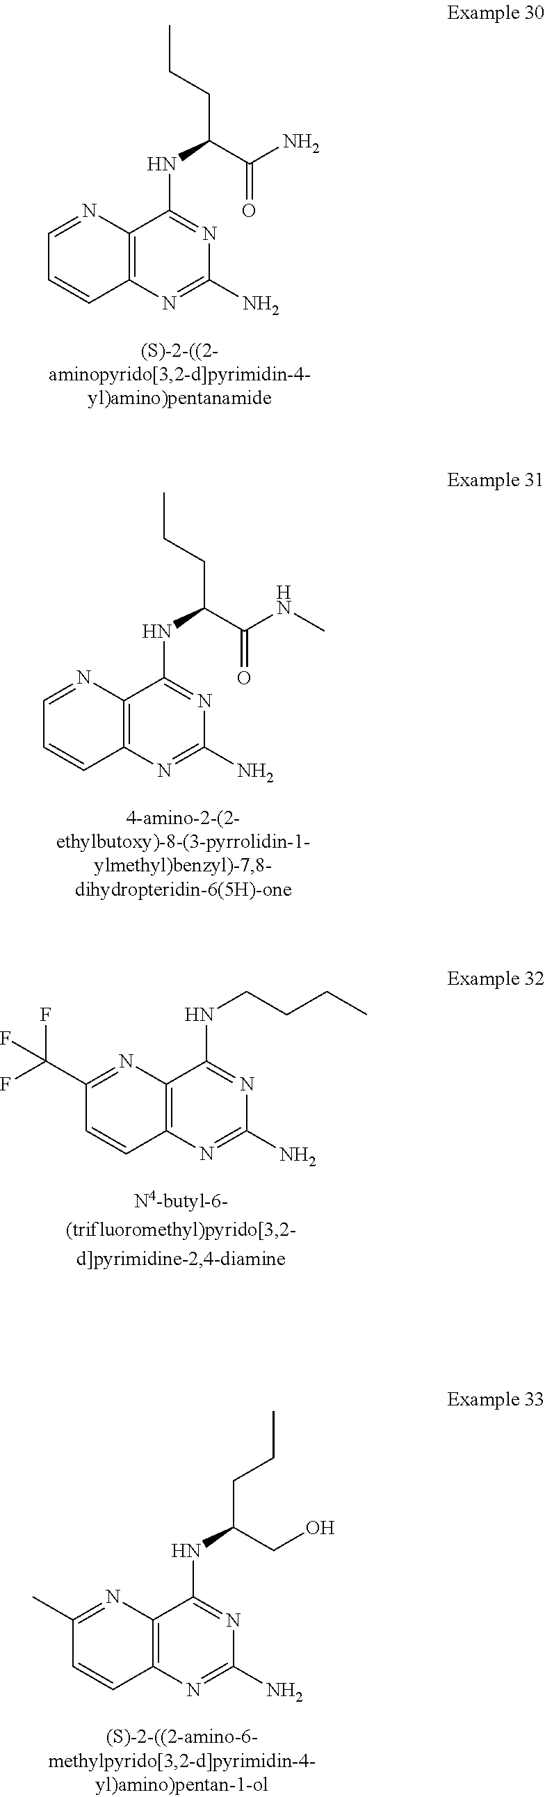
C12=C(N=C(N)N=C1NC(CCC)C(N)=O)C=CC=N2.C12=C(N=C(N)N=C1NC(CCC)C(NC)=O)C=CC=N2.C12=C(N=C(N)N=C1NCCCC)C=CC(C(F)(F)F)=N2.C12=C(N=C(N)N=C1NC(CCC)CO)C=CC(C)=N2
